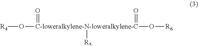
[R4]O[C-loweralkylene-N-loweralkylene-C](=O)(O[R6])(=O)[R5]
